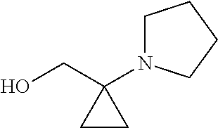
C1N(C2(CO)CC2)CCC1
